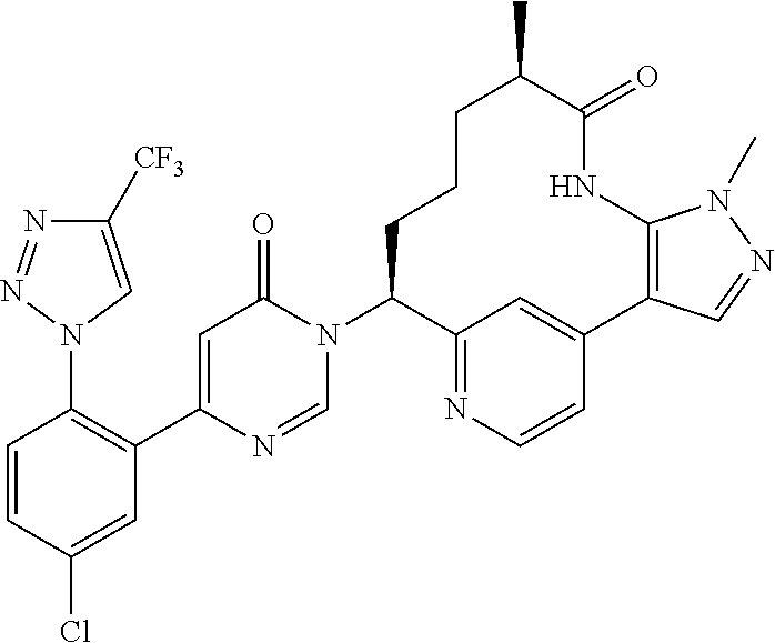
N1(C2=C(C3=CC(=O)N(C4C5=NC=CC(=C5)C5=C(NC(=O)C(C)CCC4)N(C)N=C5)C=N3)C=C(Cl)C=C2)C=C([CF3])N=N1
